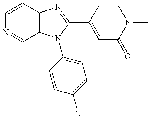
C12=C(N(C3=CC=C(Cl)C=C3)C(C3=CC(=O)N(C)C=C3)=N1)C=NC=C2
